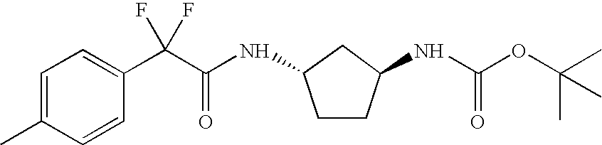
C1=C(C)C=CC(C(C(NC2CCC(NC(OC(C)(C)C)=O)C2)=O)(F)F)=C1
